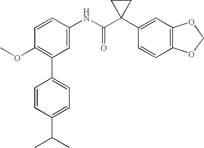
C1=CC(NC(C2(C3=CC4=C(C=C3)OCO4)CC2)=O)=CC(C2=CC=C(C(C)C)C=C2)=C1OC
